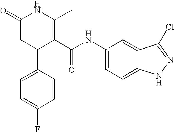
C1=C(C2C(C(NC3=CC=C4C(=C3)C(Cl)=NN4)=O)=C(C)NC(=O)C2)C=CC(F)=C1
